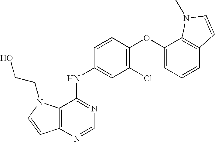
C12=C(N=CN=C1NC1=CC(Cl)=C(OC3=CC=CC4=C3N(C)C=C4)C=C1)C=CN2CCO
